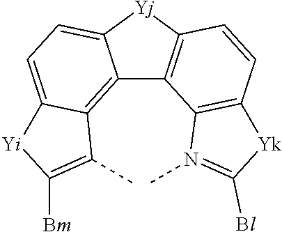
C12=C3C(=CC=C1[Yj]C1=C2C2=C(C=C1)[Yk]C([Bl])=N2C)[Yi]C([Bm])=C3C
